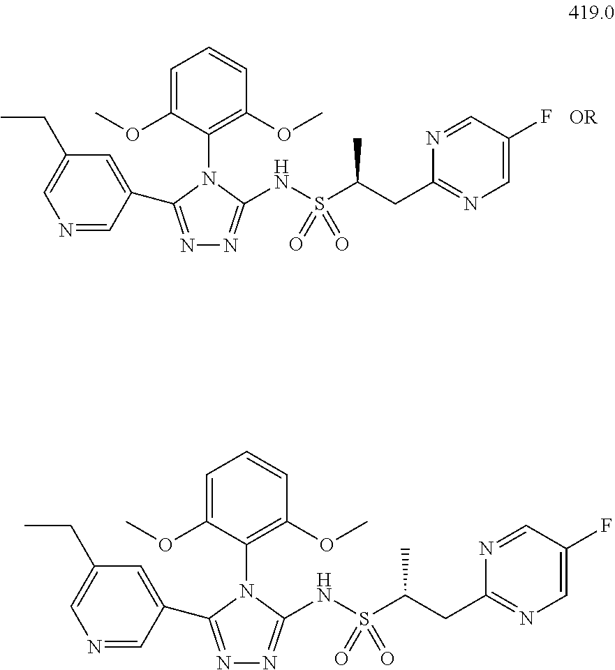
C1=C(CC)C=C(C2=NN=C(NS(C(CC3=NC=C(F)C=N3)C)(=O)=O)N2C2=C(OC)C=CC=C2OC)C=N1.C1=C(CC)C=C(C2=NN=C(NS(C(CC3=NC=C(F)C=N3)C)(=O)=O)N2C2=C(OC)C=CC=C2OC)C=N1
